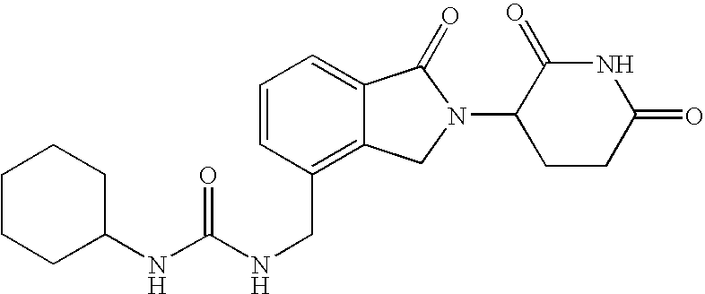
C1CCC(NC(NCC2=C3C(=CC=C2)C(=O)N(C2CCC(=O)NC2=O)C3)=O)CC1
